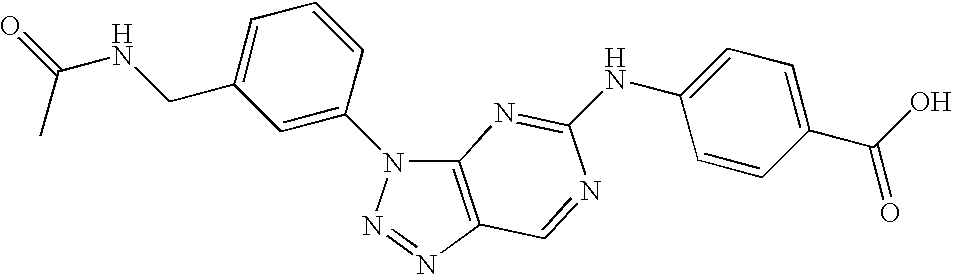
C12=C(N=NN1C1=CC(CNC(=O)C)=CC=C1)C=NC(NC1=CC=C(C(O)=O)C=C1)=N2
